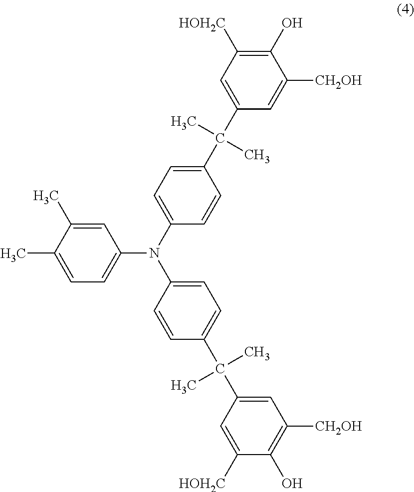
C1=C(C)C(C)=CC=C1N(C1=CC=C(C(C2=CC([CH2OH])=C(O)C([HOH2C])=C2)(C)C)C=C1)C1=CC=C(C(C2=CC([HOH2C])=C(O)C([CH2OH])=C2)(C)C)C=C1
